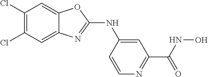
C1(Cl)=C(Cl)C=C2C(=C1)OC(NC1=CC(C(=O)NO)=NC=C1)=N2
